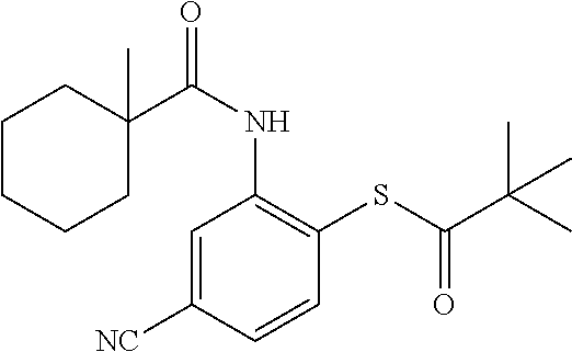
C1=C([NC])C=CC(SC(C(C)(C)C)=O)=C1NC(=O)C1(C)CCCCC1
